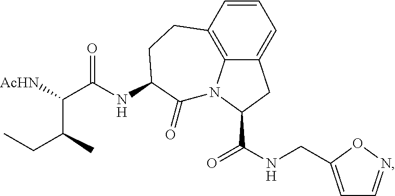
C12=CC=CC3=C1N(C(C(NCC1=CC=NO1)=O)C2)C(=O)C(NC(C([AcHN])C(C)CC)=O)CC3
